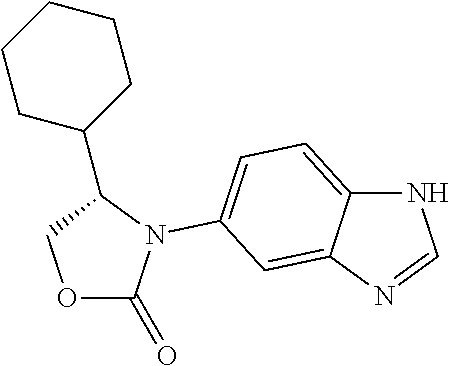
C1CC(C2COC(=O)N2C2=CC=C3NC=NC3=C2)CCC1
